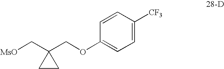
C1CC1(COC1=CC=C([CF3])C=C1)C[MsO]
